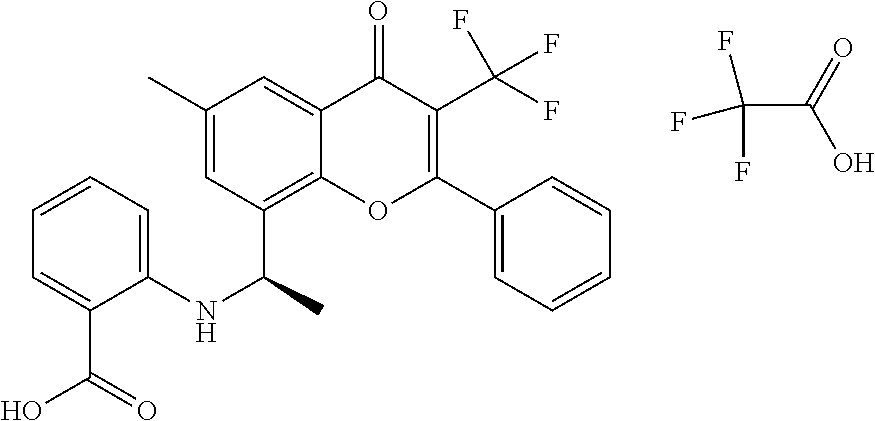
C1=C2C(=O)C(C(F)(F)F)=C(C3=CC=CC=C3)OC2=C(C(NC2=CC=CC=C2C(O)=O)C)C=C1C.FC(F)(C(=O)O)F
